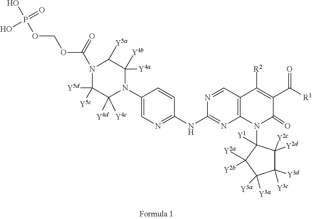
C1(N2C([Y4a])([Y4b])C([Y5a])N(C(OCOP(O)(=O)O)=O)C([Y5d])([Y5c])C2([Y4d])[Y4c])=CN=C(NC2=NC3=C(C=N2)C([R2])=C(C([R1])=O)C(=O)N3C2([Y1])C([Y2d])([Y2c])C([Y3c])([Y3d])C([Y3a])([Y3a])C2([Y2b])[Y2a])C=C1
